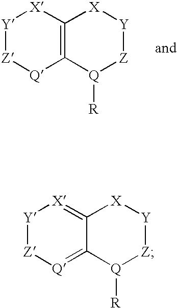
C12=C([X][Y][Z][Q]1)[X][Y][Z][Q]2[R].C12=[Q][Z][Y][X]=C1[X][Y][Z][Q]2[R]
